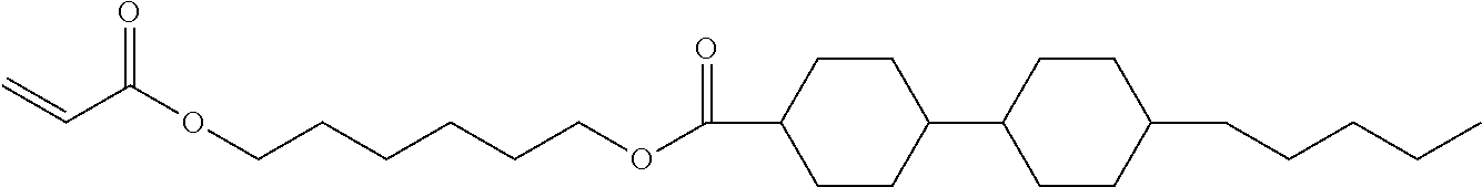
C1CC(C2CCC(CCCCC)CC2)CCC1C(=O)OCCCCCCOC(=O)C=C
